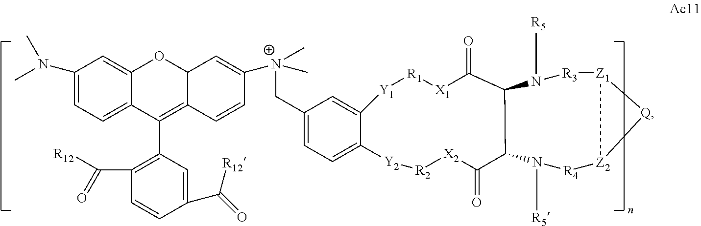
C1=C(C[N+](C2=CC3C(=C(C4=C(C([R12])=O)C=CC(C([R12])=O)=C4)C4=CC=C(N(C)C)C=C4O3)C=C2)(C)C)C=C2C(=C1)[Y2][R2][X2]C(=O)C1C(C(=O)[X1][R1][Y1]2)N([R5])[R3][Z1]2[Z2]([R4]N1[R5])[Q]2
